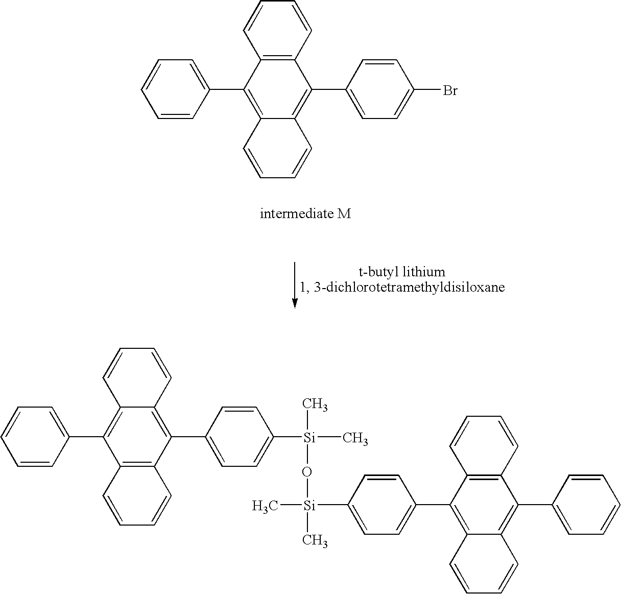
C1=CC=C(C2=C3C(=C(C4=CC=C(Br)C=C4)C4=C2C=CC=C4)C=CC=C3)C=C1.C[Si](O[Si](C)(C)C1=CC=C(C2=C3C(=C(C4=CC=CC=C4)C4=C2C=CC=C4)C=CC=C3)C=C1)(C)C1=CC=C(C2=C3C(=C(C4=CC=CC=C4)C4=C2C=CC=C4)C=CC=C3)C=C1
